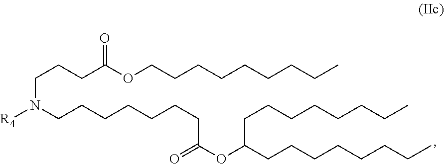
C(N([R4])CCCCCCCC(=O)OC(CCCCCCCC)CCCCCCCC)CCC(OCCCCCCCCC)=O
